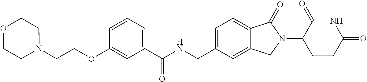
C1(OCCN2CCOCC2)=CC(C(NCC2=CC=C3C(=C2)CN(C2CCC(=O)NC2=O)C3=O)=O)=CC=C1
